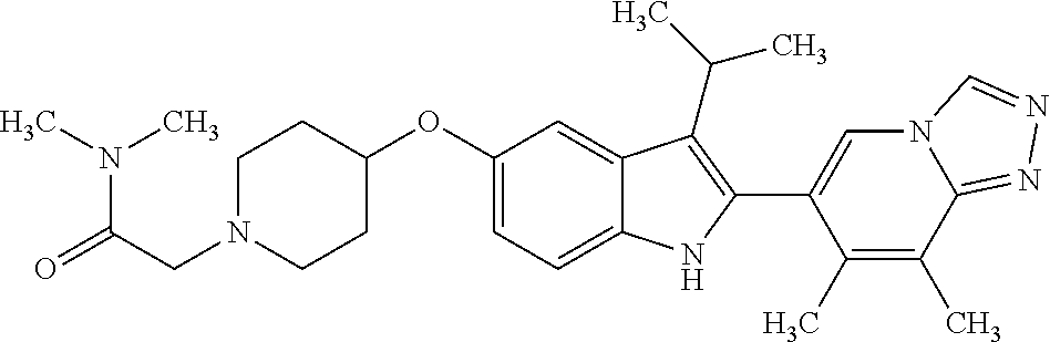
C1(OC2=CC=C3C(=C2)C(C(C)C)=C(C2=CN4C(=NN=C4)C(C)=C2C)N3)CCN(CC(=O)N(C)C)CC1
